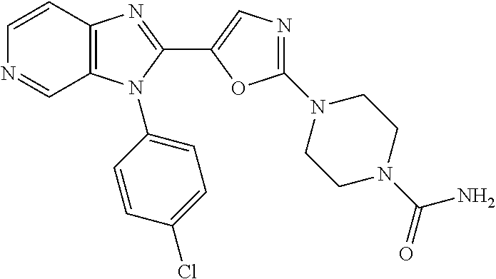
C1=CC2=C(C=N1)N(C1=CC=C(Cl)C=C1)C(C1=CN=C(N3CCN(C(=O)N)CC3)O1)=N2
